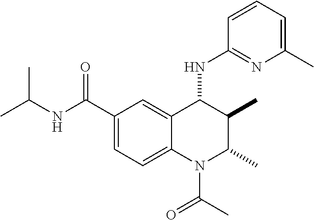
C1(C(NC(C)C)=O)=CC=C2C(=C1)C(NC1=NC(C)=CC=C1)C(C)C(C)N2C(C)=O
